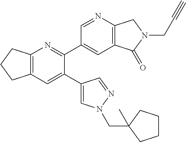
C12=C(C=C(C3=CN(CC4(C)CCCC4)N=C3)C(C3=CC4=C(N=C3)CN(CC#C)C4=O)=N1)CCC2
